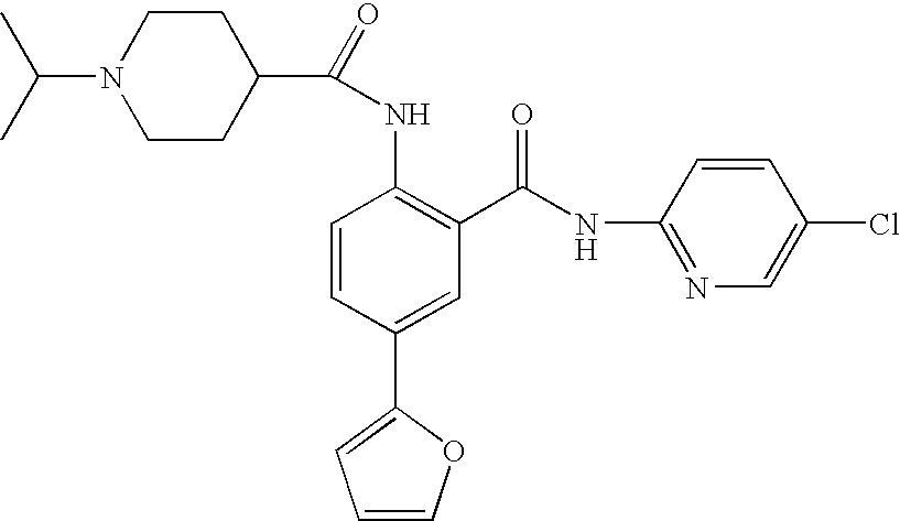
CC(C)N1CCC(C(=O)NC2=C(C(NC3=NC=C(Cl)C=C3)=O)C=C(C3=CC=CO3)C=C2)CC1
